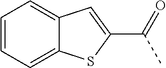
C1=CC=C2C(=C1)C=C(C(=O)C)S2
